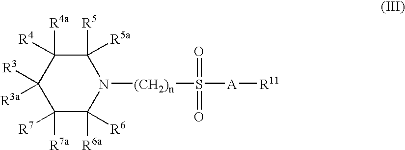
N1([(CH2)n]S(=O)(=O)[A][R11])C([R5])([R5a])C([R4a])([R4])C([R3a])([R3])C([R7a])([R7])C1([R6a])[R6]
